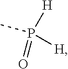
CP(=O)([H])[H]
